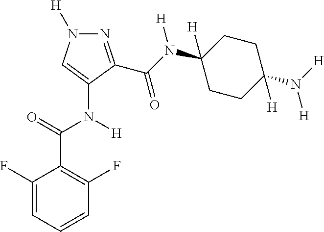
N1=C(C(N([H])C2([H])CCC([H])(N([H])[H])CC2)=O)C(N([H])C(C2=C(F)C=CC=C2F)=O)=CN1[H]
